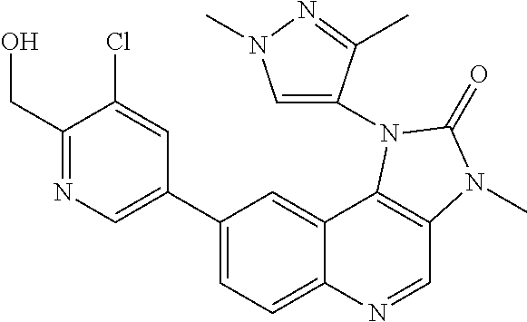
C1(CO)=NC=C(C2=CC=C3C(=C2)C2=C(C=N3)N(C)C(=O)N2C2=CN(C)N=C2C)C=C1Cl
